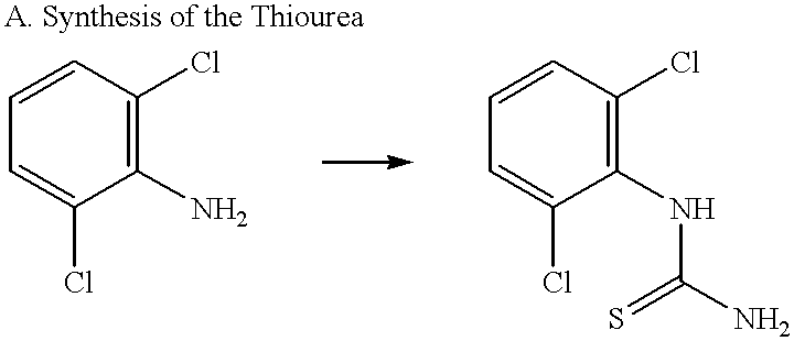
C1=CC(Cl)=C(N)C(Cl)=C1.C1=CC(Cl)=C(NC(N)=S)C(Cl)=C1
